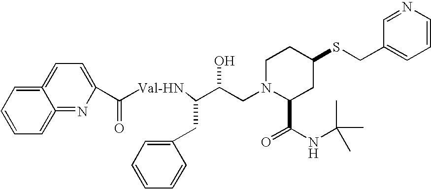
C1=CC=C2=NC(C([Val-HN]C(C(CN3C(C(=O)NC(C)(C)C)CC(SCC4=CC=CN=C4)CC3)O)CC3=CC=CC=C3)=O)=CC=C2=C1
